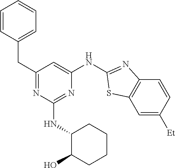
C1=CC=CC=C1CC1=NC(NC2C(O)CCCC2)=NC(NC2=NC3=C(C=C([Et])C=C3)S2)=C1
